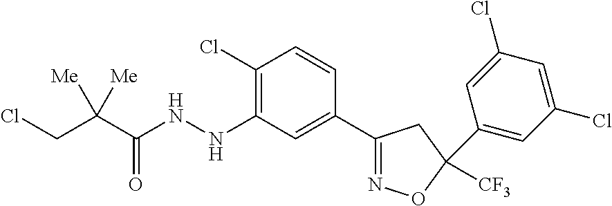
C1(Cl)=C(NNC(=O)C(CCl)([Me])[Me])C=C(C2=NOC(C3=CC(Cl)=CC(Cl)=C3)([CF3])C2)C=C1
